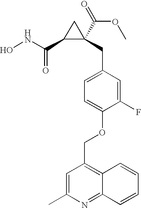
ONC(C1C(CC2=CC=C(OCC3=C4C(=NC(C)=C3)C=CC=C4)C(F)=C2)(C(=O)OC)C1)=O
